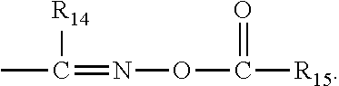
[R14]C(C)=NOC(=O)[R15]
